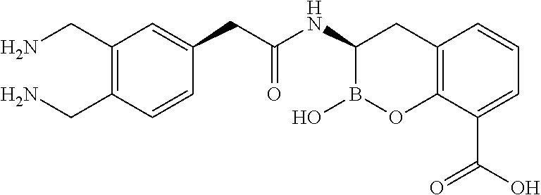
C(C1=CC(CN)=C(CN)C=C1)C(NC1B(O)OC2=C(C1)C=CC=C2C(O)=O)=O
